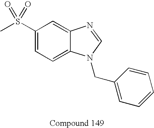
C1(S(=O)(C)=O)=CC=C2C(=C1)N=CN2CC1=CC=CC=C1
